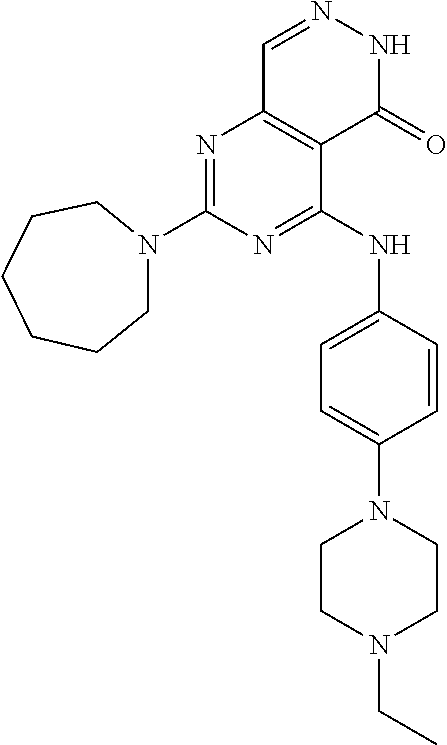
N1=C(NC2=CC=C(N3CCN(CC)CC3)C=C2)C2=C(N=C1N1CCCCCC1)C=NNC2=O
